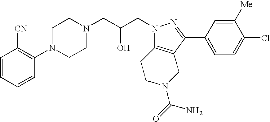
C1=CC=CC(N2CCN(CC(CN3N=C(C4=CC=C(Cl)C([Me])=C4)C4=C3CCN(C(N)=O)C4)O)CC2)=C1[CN]
